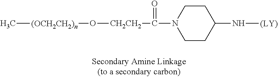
C[(OCH2CH2)n]O[CH2CH2]C(N1CCC(N[(LY)])CC1)=O
